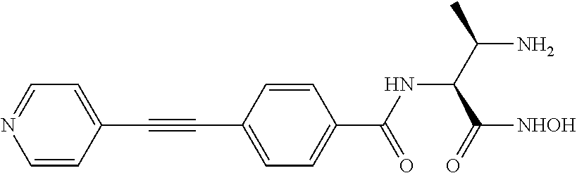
C1=CC(C#CC2=CC=C(C(=O)NC(C(=O)[NHOH])C(N)C)C=C2)=CC=N1
